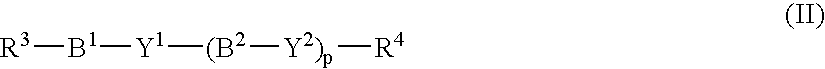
[R3][B1][Y1][(B2][Y2)p][R4]
